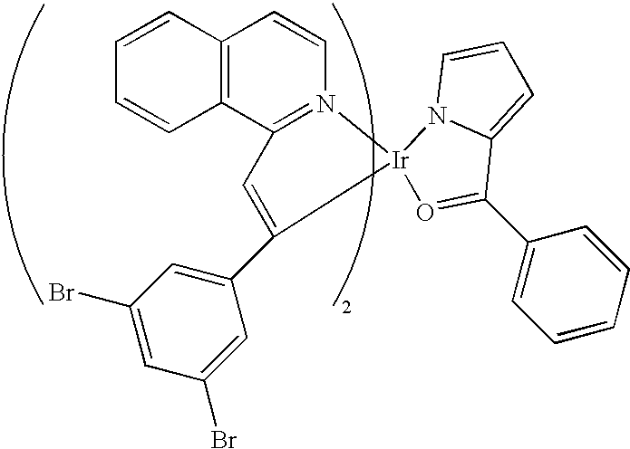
C12=C(C3=N(C=C1)[Ir]1(C(C4=CC(Br)=CC(Br)=C4)=C3)N3C(=CC=C3)C(C3=CC=CC=C3)=O1)C=CC=C2
